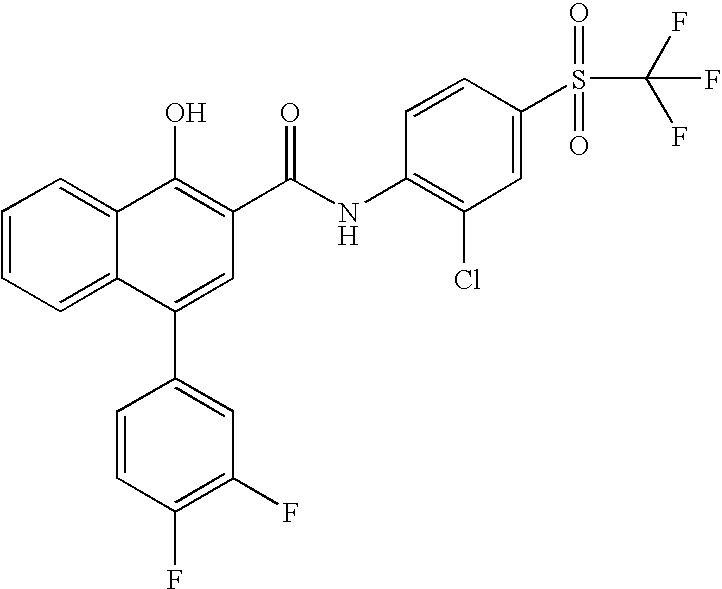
C12=CC=CC=C1C(C1=CC(F)=C(F)C=C1)=CC(C(NC1=C(Cl)C=C(S(C(F)(F)F)(=O)=O)C=C1)=O)=C2O
